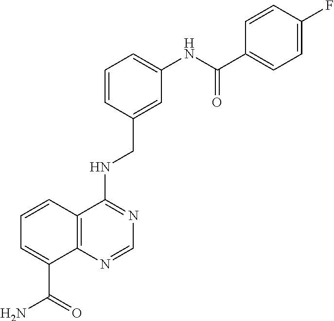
C1=C(CNC2=NC=NC3=C2C=CC=C3C(=O)N)C=CC=C1NC(C1=CC=C(F)C=C1)=O
